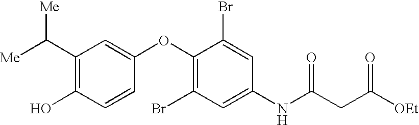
[Me]C(C1=C(O)C=CC(OC2=C(Br)C=C(NC(CC([OEt])=O)=O)C=C2Br)=C1)[Me]
